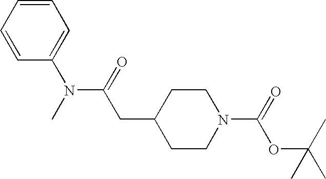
C1=CC(N(C(CC2CCN(C(=O)OC(C)(C)C)CC2)=O)C)=CC=C1
